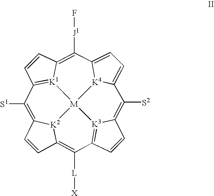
C1=CC2=C([L][X])C3=[K3]4C(=C([S2])C5=CC=C6[K4]5[M]45[K2]2C1=C([S1])C1=[K1]5C(=C6[J1]F)C=C1)C=C3
